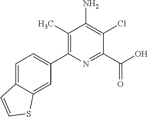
C1(C)=C(C2=CC=C3C(=C2)SC=C3)N=C(C(O)=O)C(Cl)=C1N
